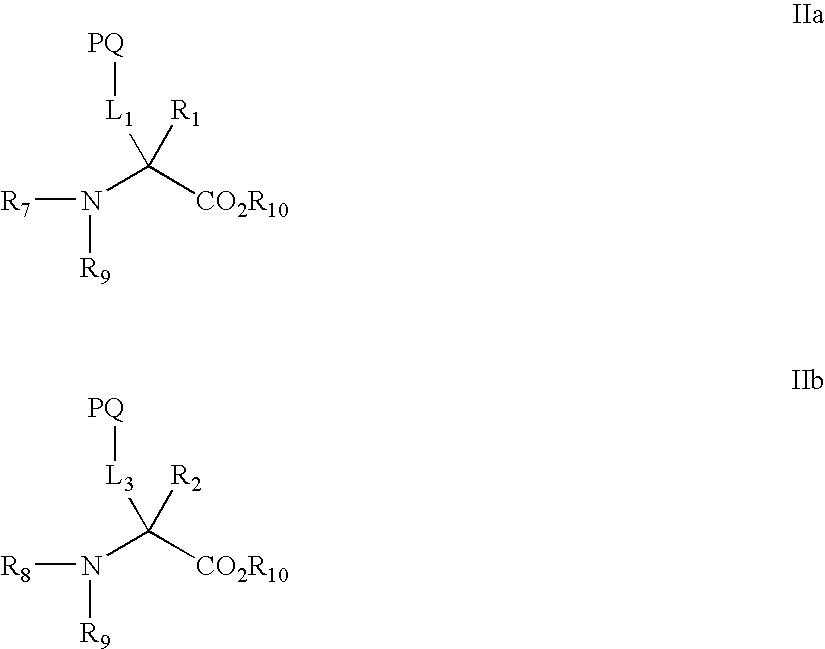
[R7]N([R9])C([CO2R10])([L1][PQ])[R1].[R8]N([R9])C([CO2R10])([L3][PQ])[R2]
